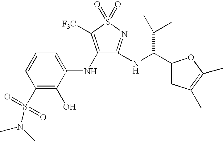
C1(S(=O)(=O)N(C)C)=C(O)C(NC2=C([F3C])S(=O)(=O)N=C2NC(C2=CC(C)=C(C)O2)C(C)C)=CC=C1
